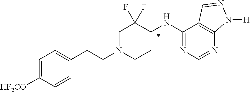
C1=C([HF2CO])C=CC(CCN2CCC(NC3=NC=NC4=C3C=NN4[H])C(F)(F)C2)=C1
